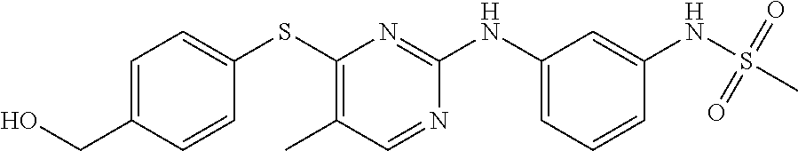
C1=C(CO)C=CC(SC2=C(C)C=NC(NC3=CC=CC(NS(C)(=O)=O)=C3)=N2)=C1
